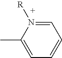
C1=N([R])C(C)=CC=C1
